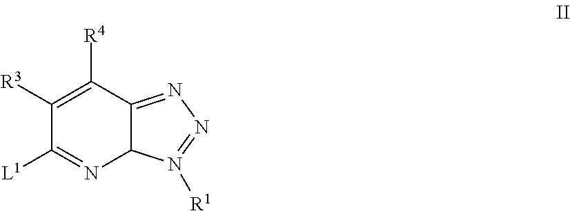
C1([R3])=C([R4])C2=NN=N([R1])C2N=C1[L1]
